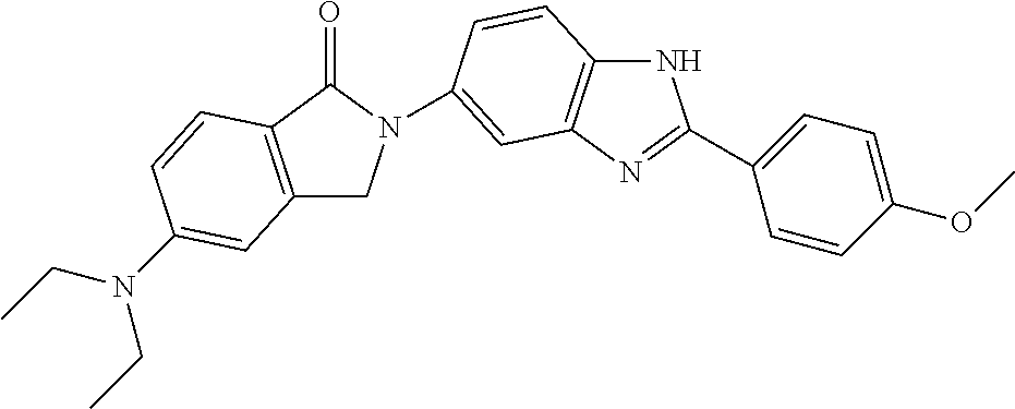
C1C2=C(C(=O)N1C1=CC3=C(NC(C4=CC=C(OC)C=C4)=N3)C=C1)C=CC(N(CC)CC)=C2
